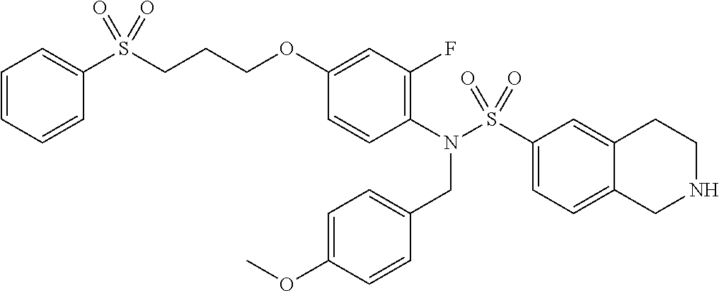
C12=CC=C(S(N(C3=C(F)C=C(OCCCS(C4=CC=CC=C4)(=O)=O)C=C3)CC3=CC=C(OC)C=C3)(=O)=O)C=C1CCNC2
